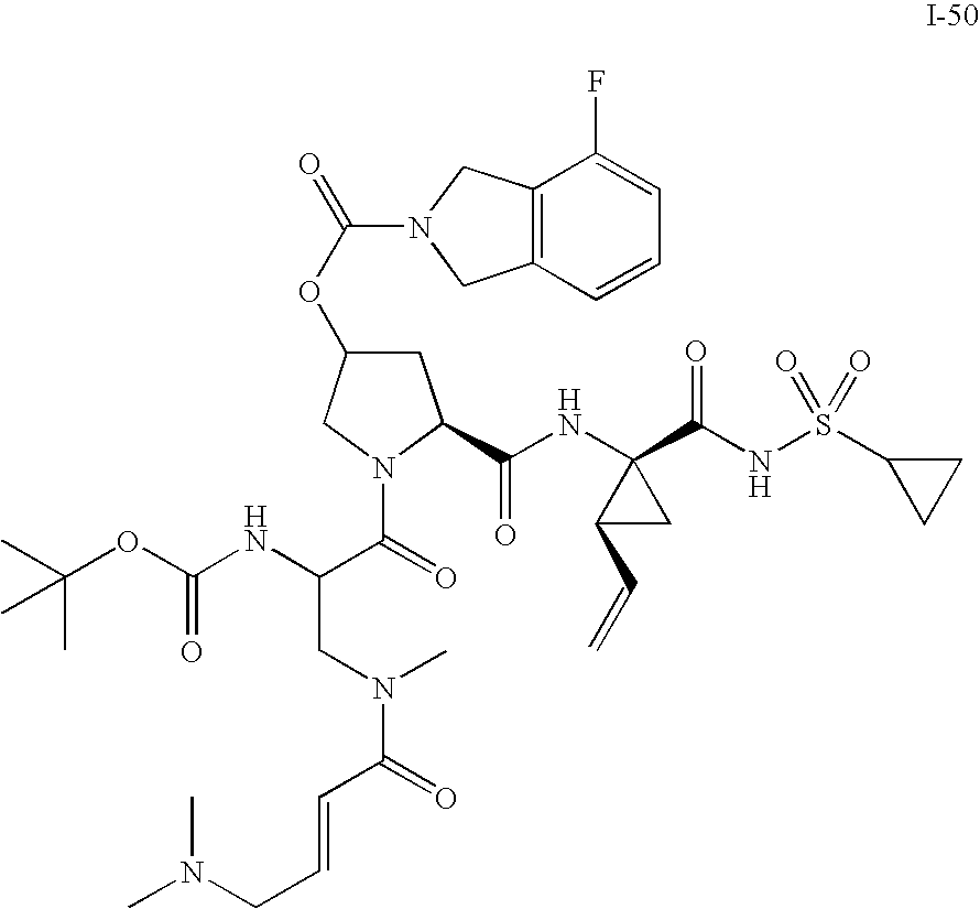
C1C(OC(=O)N2CC3=C(C2)C(F)=CC=C3)CN(C(=O)C(NC(OC(C)(C)C)=O)CN(C)C(=O)C=CCN(C)C)C1C(NC1(C(NS(C2CC2)(=O)=O)=O)C(C=C)C1)=O
